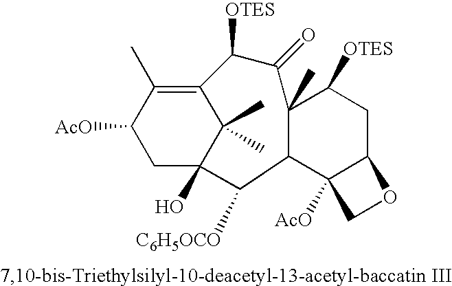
C12=C(C)C([AcO])CC(O)(C1(C)C)C([C6H5OCO])C1C3([AcO])C(CC([OTES])C1(C)C(=O)C2[OTES])OC3
